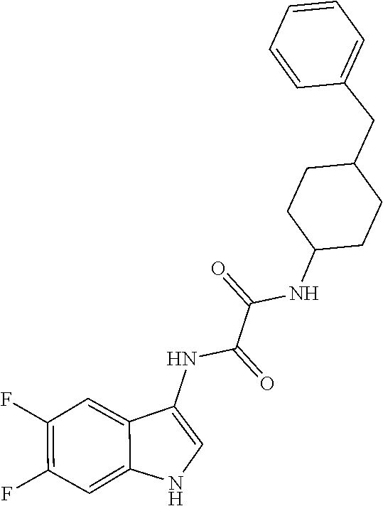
C1(CC2CCC(NC(C(NC3=CNC4=CC(F)=C(F)C=C34)=O)=O)CC2)=CC=CC=C1
